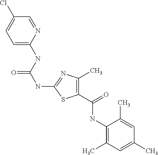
C1=NC(NC(NC2=NC(C)=C(C(NC3=C(C)C=C(C)C=C3C)=O)S2)=O)=CC=C1Cl
